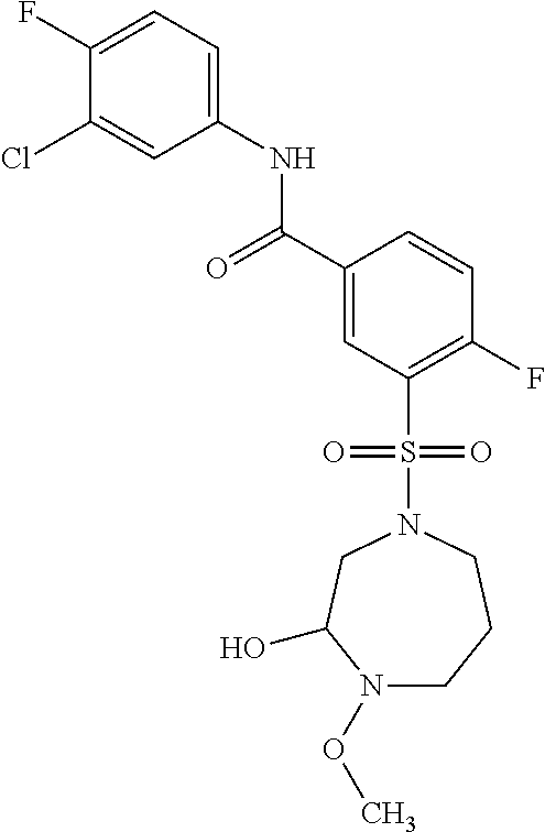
C1(F)=CC=C(NC(C2=CC(S(N3CC(O)N(OC)CCC3)(=O)=O)=C(F)C=C2)=O)C=C1Cl
